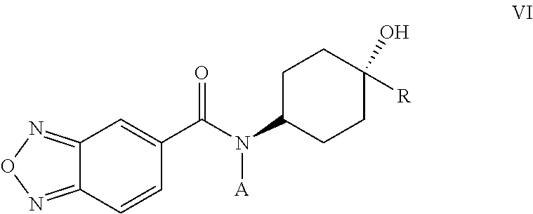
C1C(N(C(C2=CC3=NON=C3C=C2)=O)[A])CCC(O)([R])C1
